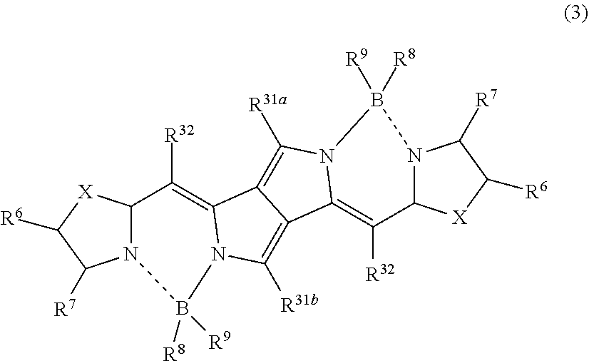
C1([R32])=C2N(C([R31b])=C3C2=C([R31a])N2C3=C([R32])C3N(B2([R8])[R9])C([R7])C([R6])[X]3)B([R8])([R9])N2C1[X]C([R6])C2[R7]
